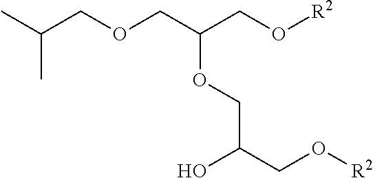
[R2]OCC(COCC(C)C)OCC(CO[R2])O
